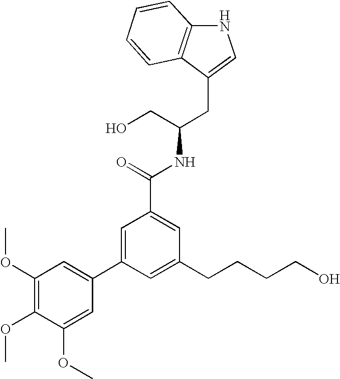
C12=C(C(CC(CO)NC(=O)C3=CC(CCCCO)=CC(C4=CC(OC)=C(OC)C(OC)=C4)=C3)=CN1)C=CC=C2
